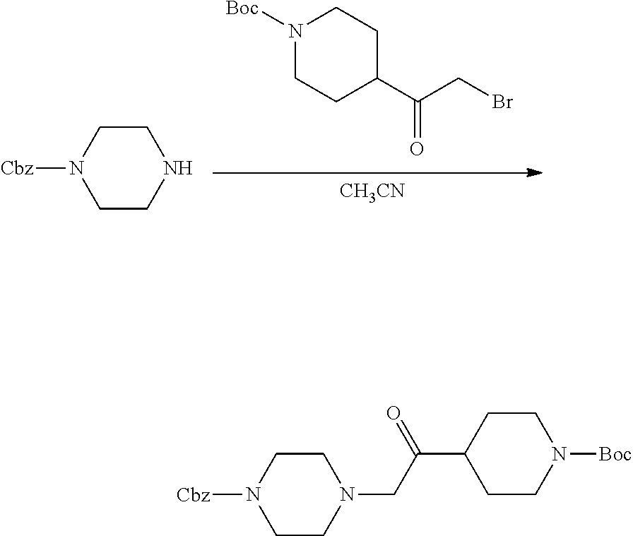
C1CNCCN1[Cbz].N1([Boc])CCC(C(=O)CBr)CC1.[CH3CN].C1CN(CC(C2CCN([Boc])CC2)=O)CCN1[Cbz]
